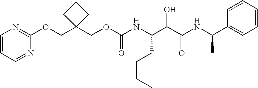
C1=CC=NC(OCC2(COC(NC(C(C(NC(C3=CC=CC=C3)C)=O)O)CCCC)=O)CCC2)=N1
